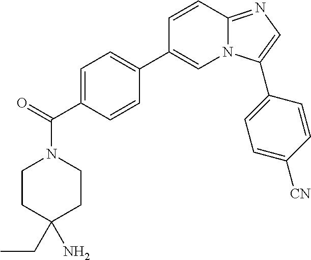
C1CC(CC)(N)CCN1C(=O)C1=CC=C(C2=CN3C(=NC=C3C3=CC=C([CN])C=C3)C=C2)C=C1
